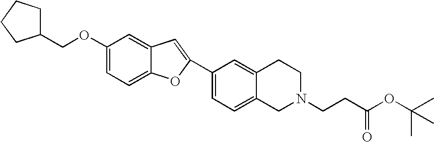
C12=CC(OCC3CCCC3)=CC=C1OC(C1=CC=C3C(=C1)CCN(CCC(OC(C)(C)C)=O)C3)=C2
